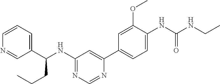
C1=CC=C(C(NC2=NC=NC(C3=CC=C(NC(=O)NCC)C(OC)=C3)=C2)CCC)C=N1
